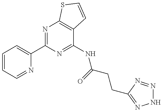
C1=CC=NC(C2=NC3=C(C(NC(=O)CCC4=NNN=N4)=N2)C=CS3)=C1
